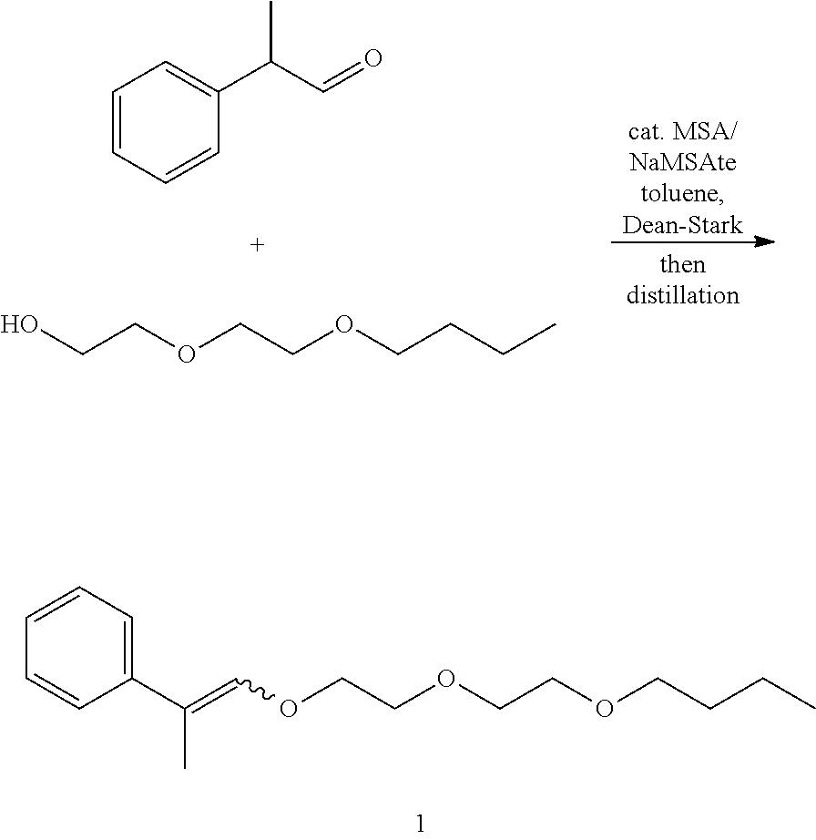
C1=CC=CC(C(C=O)C)=C1.OCCOCCOCCCC.C(COCCOCCCC)OC=C(C1=CC=CC=C1)C
